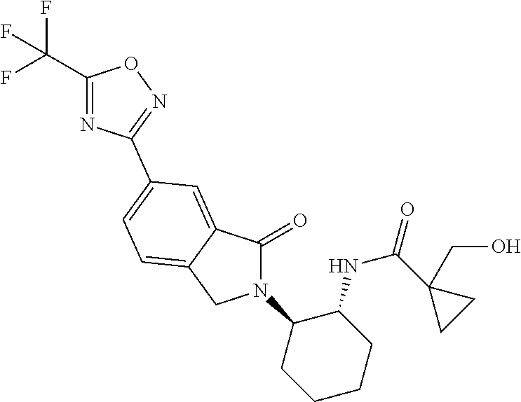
C1(=O)N(C2CCCCC2NC(C2(CO)CC2)=O)CC2=CC=C(C3=NOC(C(F)(F)F)=N3)C=C12
